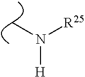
CN([R25])[H]
